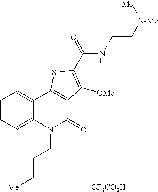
[CF3CO2H].N(C(=O)C1=C([OMe])C2=C(C3=CC=CC=C3N(CCC[Me])C2=O)S1)CC[N-Me][Me]
